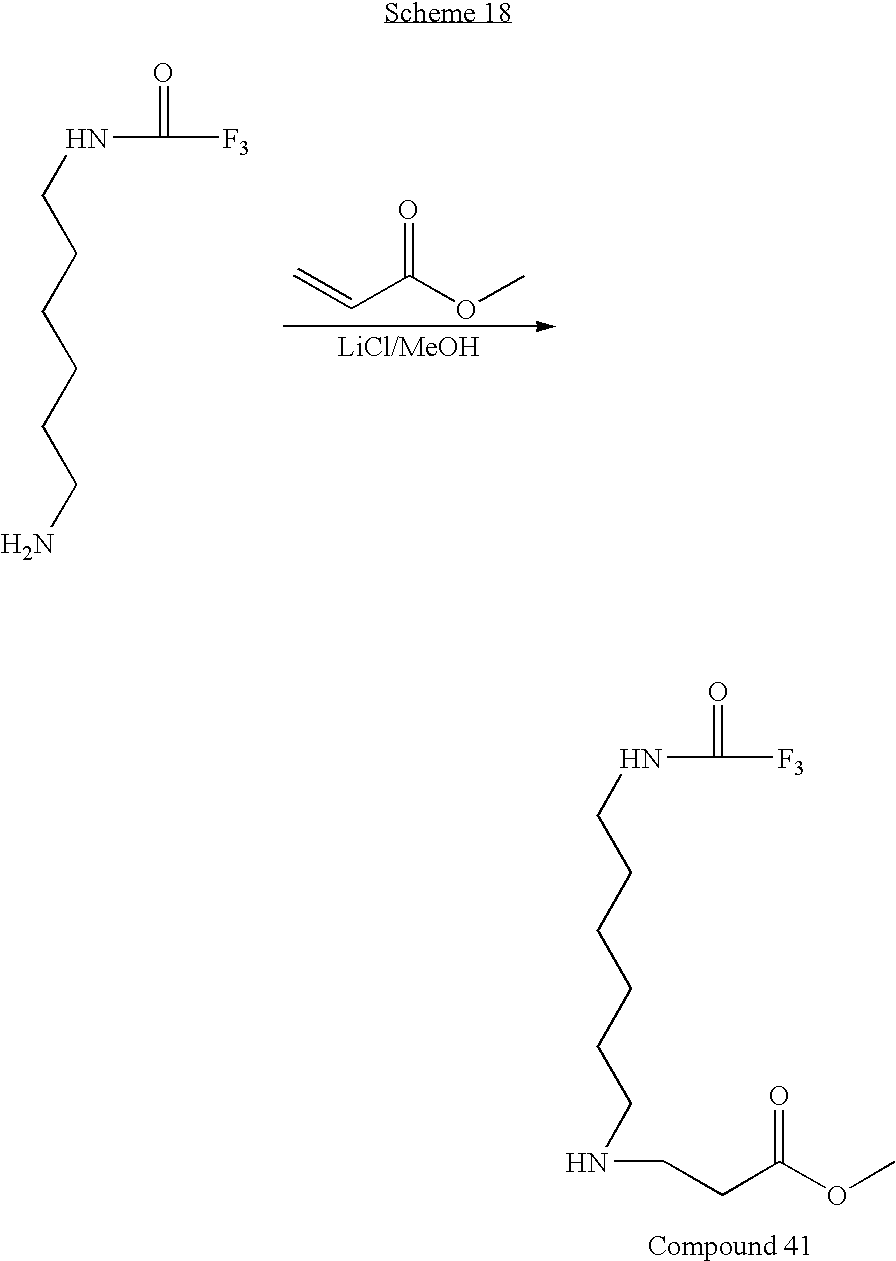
C=CC(=O)OC.N(CCCCCCN)C(=O)[F3].N(CCCCCCNCCC(=O)OC)C(=O)[F3]
